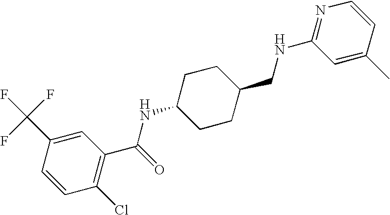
C1(C(F)(F)F)=CC(C(=O)NC2CCC(CNC3=NC=CC(C)=C3)CC2)=C(Cl)C=C1
